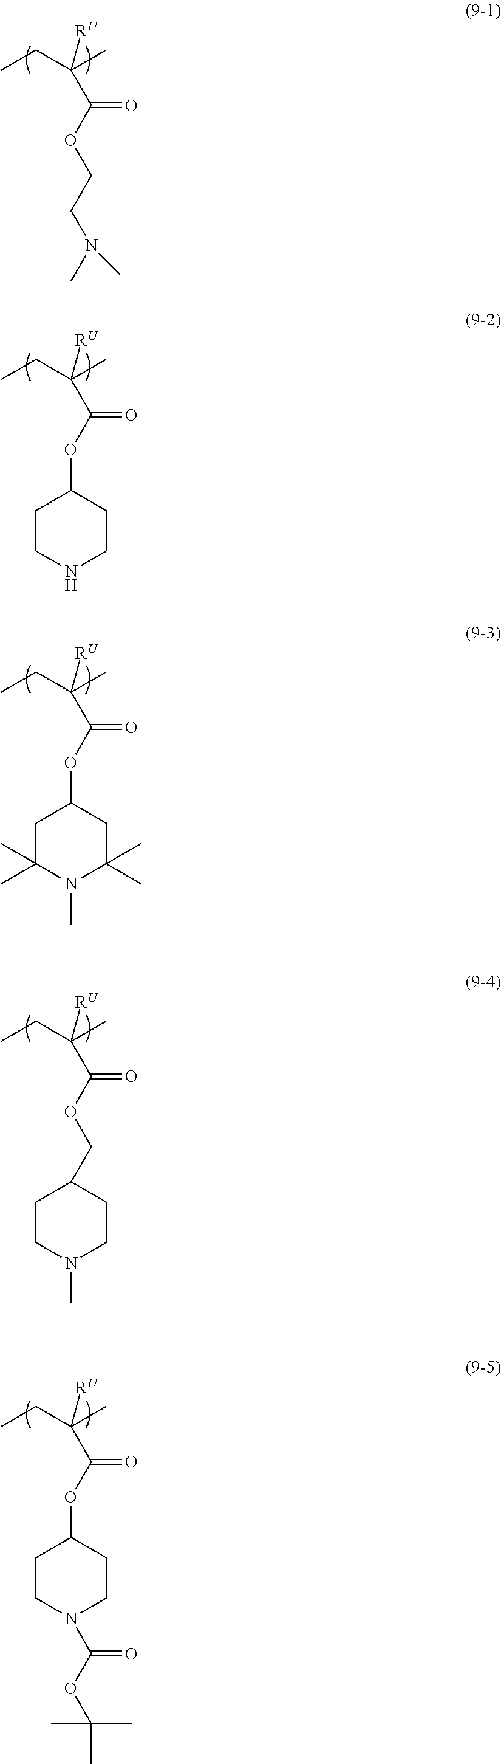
CCC(C)([RU])C(OCCN(C)C)=O.CCC(C)([RU])C(OC1CCNCC1)=O.CCC(C)([RU])C(OC1CC(C)(C)N(C)C(C)(C)C1)=O.CCC(C)([RU])C(OCC1CCN(C)CC1)=O.CCC(C)([RU])C(OC1CCN(C(OC(C)(C)C)=O)CC1)=O
